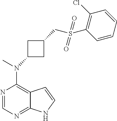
N1=CN=C2C(=C1N(C)C1CC(CS(C3=C(Cl)C=CC=C3)(=O)=O)C1)C=CN2
